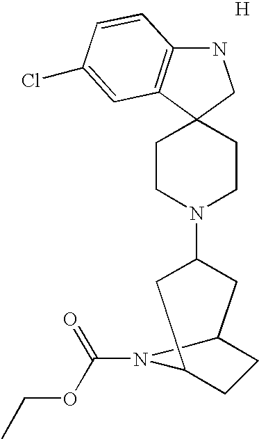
N1C2=C(C3(C1)CCN(C1CC4CCC(C1)N4C(=O)OCC)CC3)C=C(Cl)C=C2.[H]
